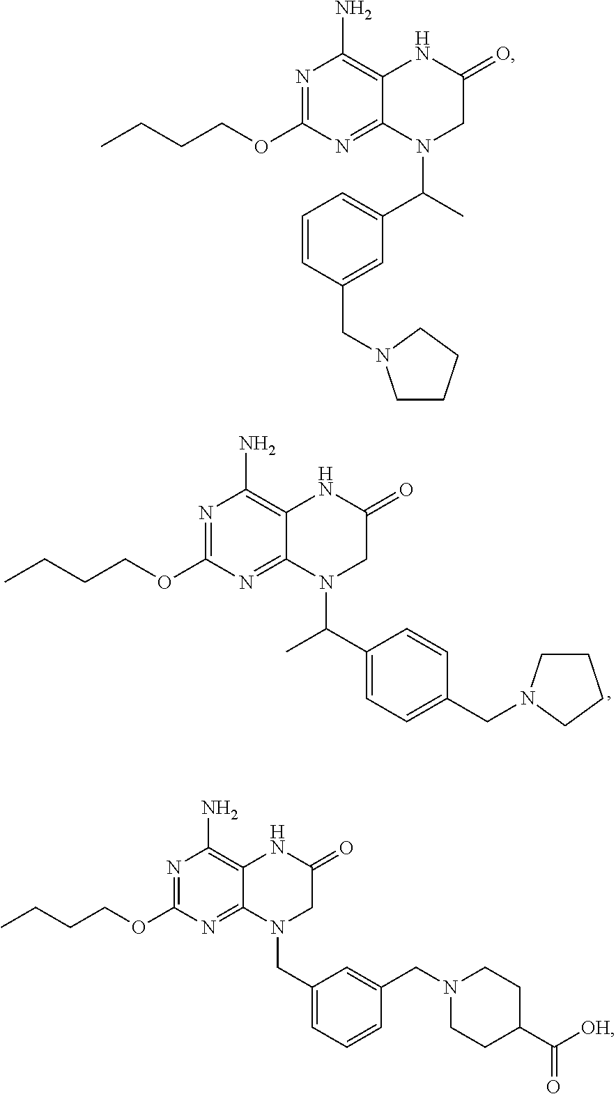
N1=C(OCCCC)N=C2C(=C1N)NC(=O)CN2C(C1=CC=C(CN2CCCC2)C=C1)C.N1=C(OCCCC)N=C2C(=C1N)NC(=O)CN2C(C)C1=CC=CC(CN2CCCC2)=C1.N1=C(OCCCC)N=C2C(=C1N)NC(=O)CN2CC1=CC=CC(CN2CCC(C(=O)[OH])CC2)=C1
